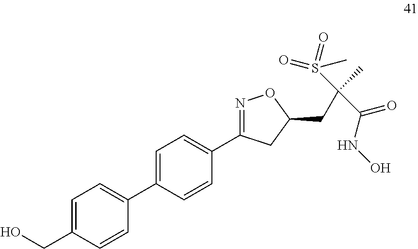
C1(C2=NOC(CC(C(NO)=O)(C)S(=O)(=O)C)C2)=CC=C(C2=CC=C(CO)C=C2)C=C1
